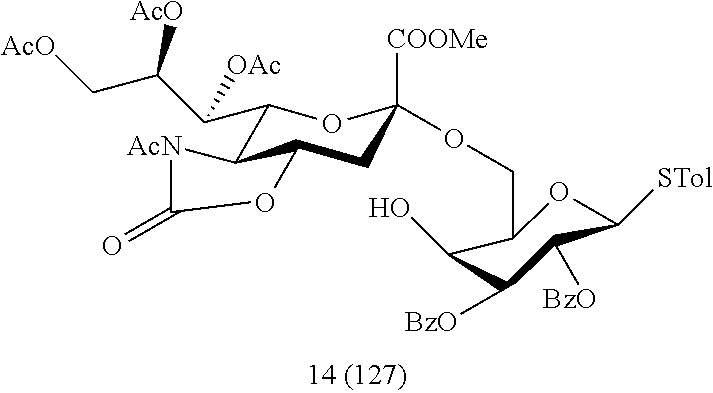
C1(C(C(C[AcO])[AcO])[OAc])C2C(CC([COOMe])(OCC3C(O)C([BzO])C([BzO])C([STol])O3)O1)OC(=O)[AcN]2
